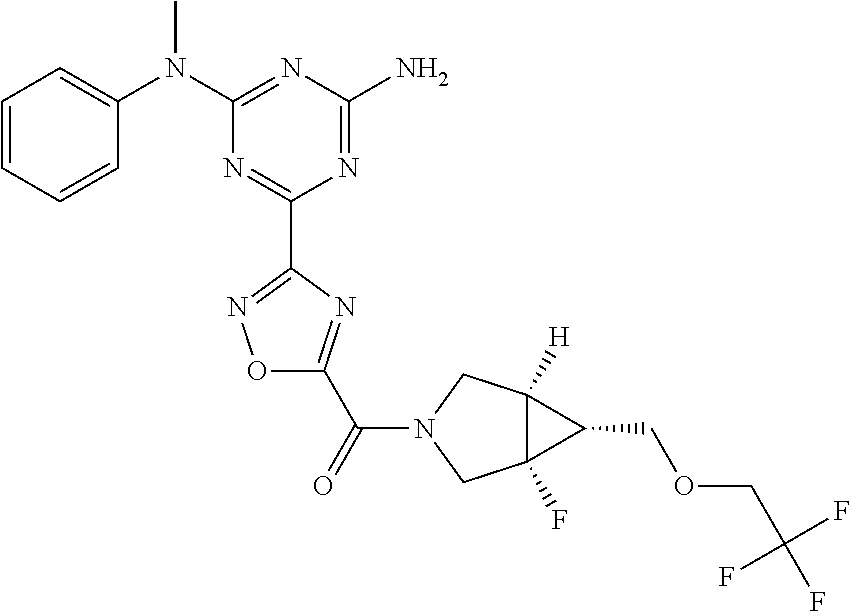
C1=CC=CC(N(C2=NC(N)=NC(C3=NOC(C(=O)N4CC5([H])C(F)(C4)C5COCC(F)(F)F)=N3)=N2)C)=C1
